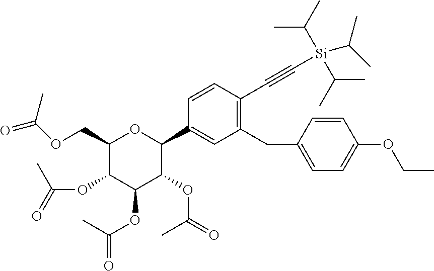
C1(COC(=O)C)C(OC(=O)C)C(OC(=O)C)C(OC(=O)C)C(C2=CC(CC3=CC=C(OCC)C=C3)=C(C#C[Si](C(C)C)(C(C)C)C(C)C)C=C2)O1
